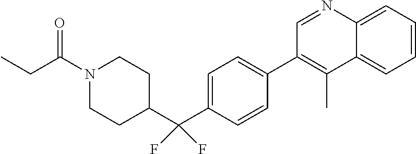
C1=C(C(C2CCN(C(CC)=O)CC2)(F)F)C=CC(C2=C(C)C3=CC=CC=C3N=C2)=C1
